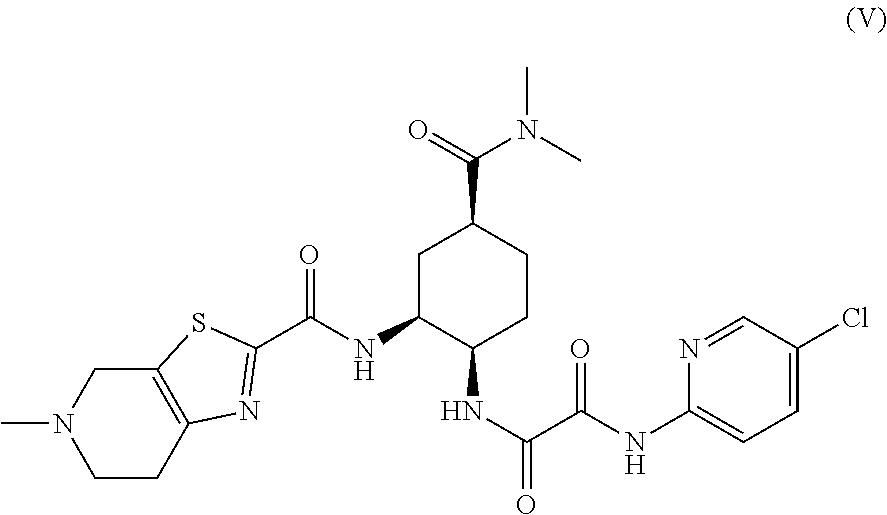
C1C(NC(=O)C2=NC3=C(CN(C)CC3)S2)C(NC(C(NC2=CC=C(Cl)C=N2)=O)=O)CCC1C(=O)N(C)C
